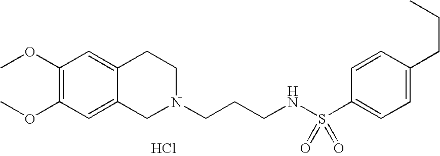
Cl.COC1=C(OC)C=C2C(=C1)CCN(CCCNS(=O)(=O)C1=CC=C(CCC)C=C1)C2
